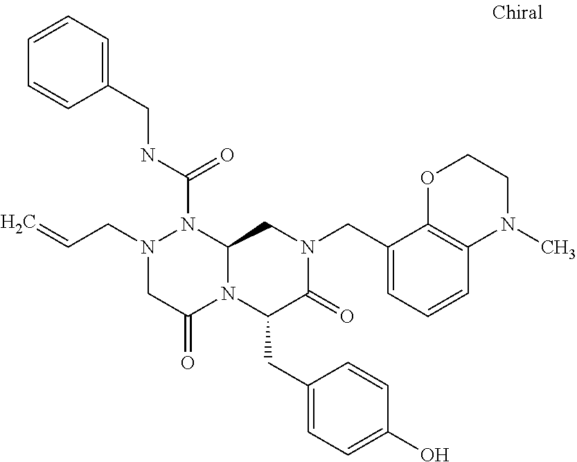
N1(CC=C)CC(=O)N2C(N1C(NCC1=CC=CC=C1)=O)CN(CC1=CC=CC3=C1OCCN3C)C(=O)C2CC1=CC=C(O)C=C1
